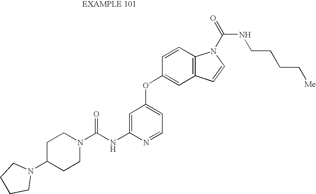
C1=C(NC(N2CCC(N3CCCC3)CC2)=O)N=CC=C1OC1=CC2=C(C=C1)N(C(=O)NCCCC[Me])C=C2
